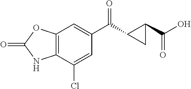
C1=C(Cl)C2=C(C=C1C(C1CC1C(O)=O)=O)OC(=O)N2
